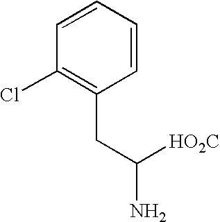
C1(Cl)=C(CC(N)[HO2C])C=CC=C1
